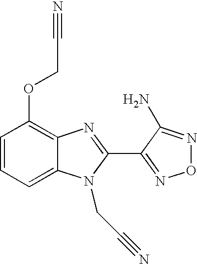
C1=CC=C2C(=C1OCC#N)N=C(C1=NON=C1N)N2CC#N
